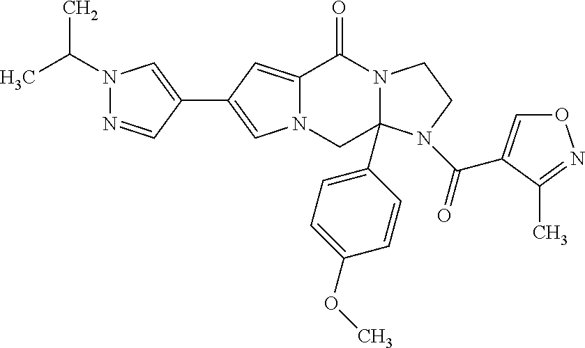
N12C(=CC(C3=CN(C(C)C)N=C3)=C1)C(=O)N1C(C3=CC=C(OC)C=C3)(C2)N(C(=O)C2=CON=C2C)CC1
